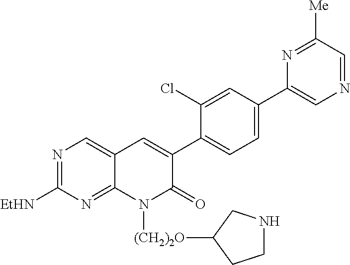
N1=C([EtHN])N=C2C(=C1)C=C(C1=CC=C(C3=CN=CC([Me])=N3)C=C1Cl)C(=O)N2[(CH2)2O]C1CCNC1
